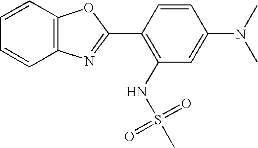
C1=CC2=C(C=C1)N=C(C1=C(NS(=O)(=O)C)C=C(N(C)C)C=C1)O2
